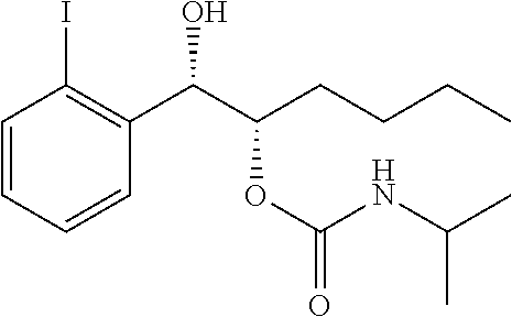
C1=CC=CC(C(C(CCCC)OC(=O)NC(C)C)O)=C1I
